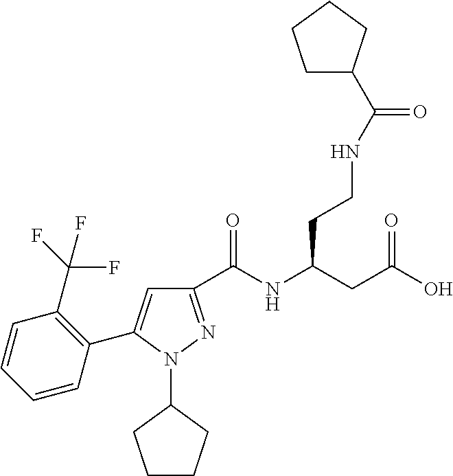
C1(C(NC(CC(O)=O)CCNC(C2CCCC2)=O)=O)=NN(C2CCCC2)C(C2=C(C(F)(F)F)C=CC=C2)=C1
